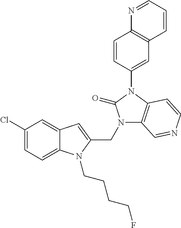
C12=CC(Cl)=CC=C1N(CCCCF)C(CN1C3=C(N(C4=CC5=C(C=C4)N=CC=C5)C1=O)C=CN=C3)=C2
